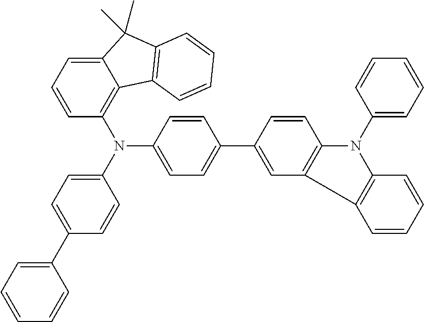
C1(C2=CC=CC=C2)=CC=C(N(C2=C3C(=CC=C2)C(C)(C)C2=C3C=CC=C2)C2=CC=C(C3=CC4=C(C=C3)N(C3=CC=CC=C3)C3=C4C=CC=C3)C=C2)C=C1
